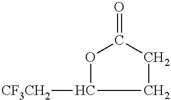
C1CC(=O)OC1[CF3CH2]
